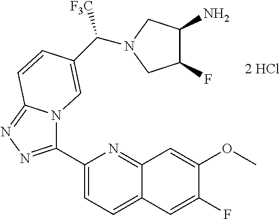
C1(C2=NN=C3N2C=C(C([F3C])N2CC(F)C(N)C2)C=C3)=CC=C2C(=N1)C=C(OC)C(F)=C2
